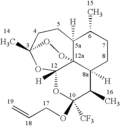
C12([H])C34C([H])(CCC1C)C(C)C(OCC=C)([CF3])OC3([H])OC(C)(CC2)OO4
